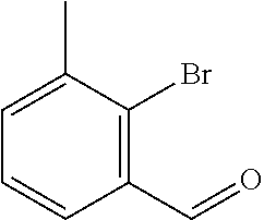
C1=C(C)C(Br)=C(C=O)C=C1
